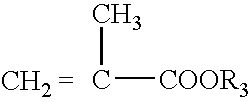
CC[COOR3]
